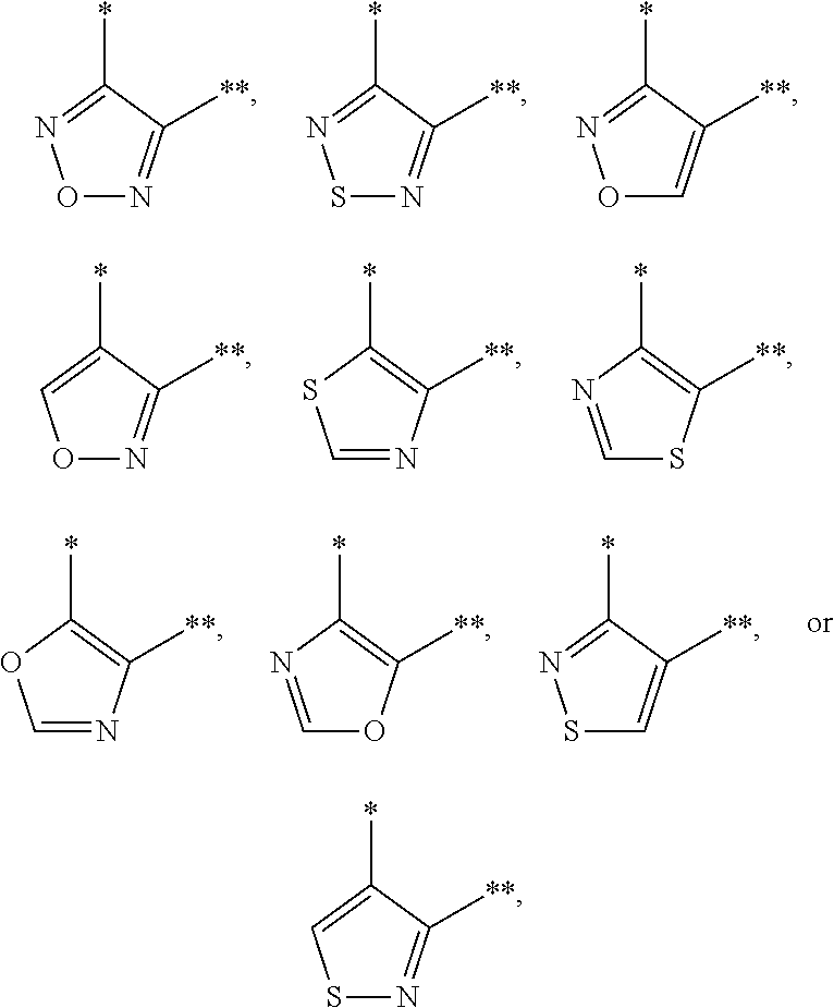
O1N=C([**])C(*)=N1.S1N=C([**])C(*)=N1.O1C=C([**])C(*)=N1.O1N=C([**])C(*)=C1.C1=NC([**])=C(*)S1.C1=NC(*)=C([**])S1.C1=NC([**])=C(*)O1.C1=NC(*)=C([**])O1.S1C=C([**])C(*)=N1.S1N=C([**])C(*)=C1
